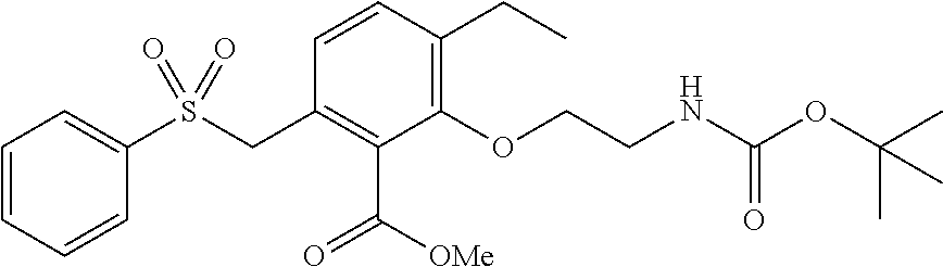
C1=CC=CC(S(CC2=C(C([OMe])=O)C(OCCNC(OC(C)(C)C)=O)=C(CC)C=C2)(=O)=O)=C1
